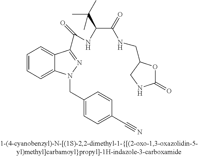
C1=CC=C2C(=C1)C(C(=O)NC(C(=O)NCC1OC(=O)NC1)C(C)(C)C)=NN2CC1=CC=C(C#N)C=C1
